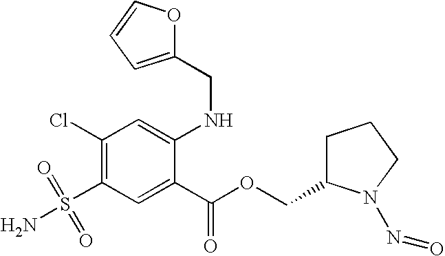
C1(Cl)=C(S(=O)(=O)N)C=C(C(=O)OCC2CCCN2N=O)C(NCC2=CC=CO2)=C1
